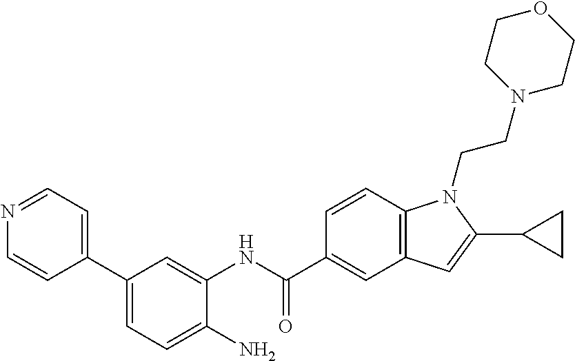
C1(C2=CC=C(N)C(NC(C3=CC4=C(C=C3)N(CCN3CCOCC3)C(C3CC3)=C4)=O)=C2)=CC=NC=C1
